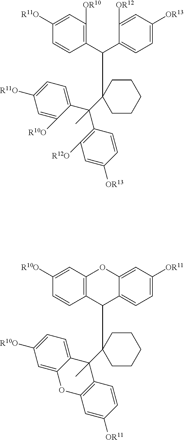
C1(C(C2=CC=C([OR13])C=C2[OR12])C2(C(C3=C([R12O])C=C([OR13])C=C3)(C3=CC=C([R11O])C=C3[R10O])C)CCCCC2)=C([OR10])C=C([R11O])C=C1.C12=C(C=C([R10O])C=C1)OC1=CC([OR11])=CC=C1C2C1(C2(C)C3=C(C=C([OR11])C=C3)OC3=CC([R10O])=CC=C23)CCCCC1
